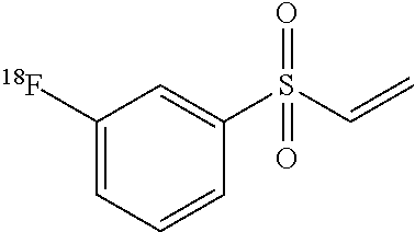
C1([18F])=CC=CC(S(C=C)(=O)=O)=C1
